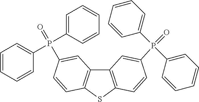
C12=C(SC3=C1C=C(P(C1=CC=CC=C1)(C1=CC=CC=C1)=O)C=C3)C=CC(P(C1=CC=CC=C1)(C1=CC=CC=C1)=O)=C2
